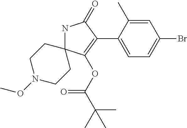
N1C2(C(OC(=O)C(C)(C)C)=C(C3=CC=C(Br)C=C3C)C1=O)CCN(OC)CC2
